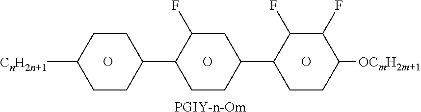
[PGIY-n-Om].O.O.O.[OCmH2m+1]C1CCC(C2CCC(C3CCC([CnH2n+1])CC3)C(F)C2)C(F)C1F
